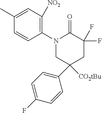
N1(C2=C([NO2])C=C(C)C=C2)CC(C2=CC=C(F)C=C2)([CO2tBu])CC(F)(F)C1=O
